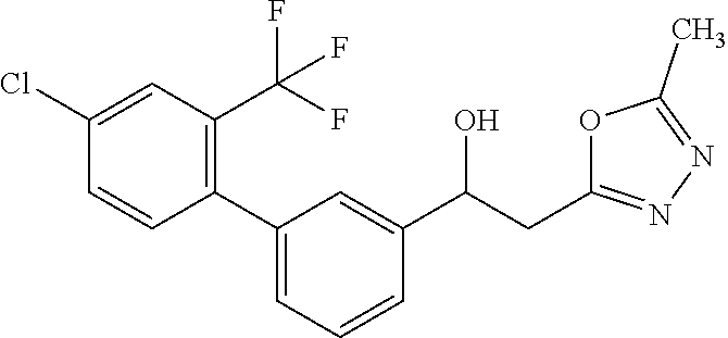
C(C(C1=CC(C2=C(C(F)(F)F)C=C(Cl)C=C2)=CC=C1)O)C1=NN=C(C)O1
